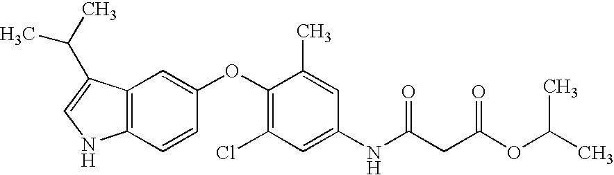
C12=C(C(C(C)C)=CN1)C=C(OC1=C(Cl)C=C(NC(CC(OC(C)C)=O)=O)C=C1C)C=C2
